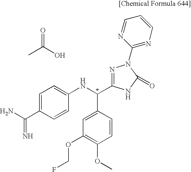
C1=C(C(NC2=CC=C(C(=N)N)C=C2)C2=NN(C3=NC=CC=N3)C(=O)N2)C=CC(OC)=C1OCF.O=C(O)C
